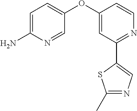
C1=C(N)N=CC(OC2=CC(C3=CN=C(C)S3)=NC=C2)=C1
